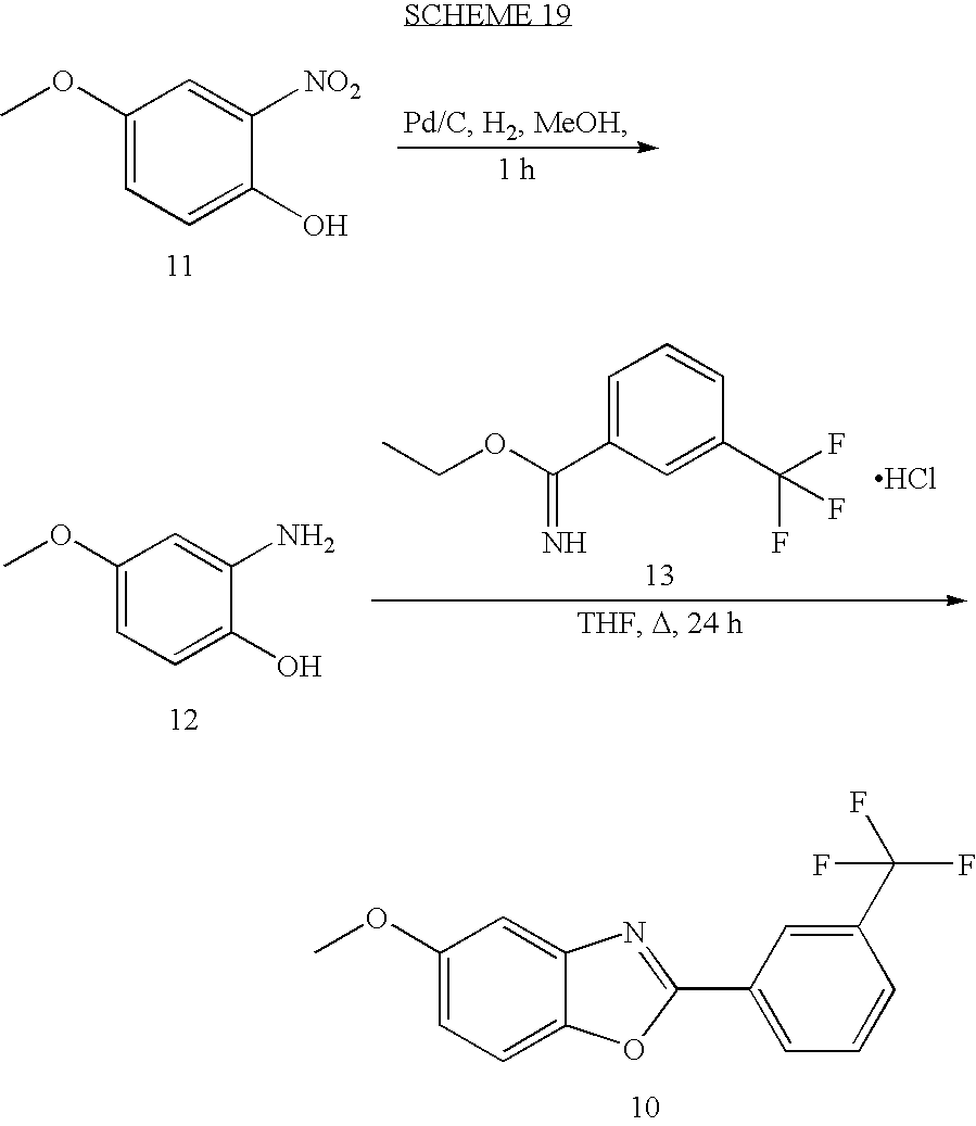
C1=C(C(OCC)=N)C=C(C(F)(F)F)C=C1.Cl.C1(OC)=CC=C(O)C(N)=C1.C1(OC)=CC=C2C(=C1)N=C(C1=CC=CC(C(F)(F)F)=C1)O2.C1(OC)=CC=C(O)C([NO2])=C1
